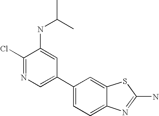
C1(C2=CN=C(Cl)C(NC(C)C)=C2)=CC=C2C(=C1)SC(N)=N2
